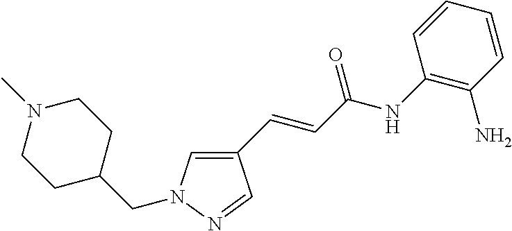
C1N(C)CCC(CN2C=C(C=CC(NC3=C(N)C=CC=C3)=O)C=N2)C1
